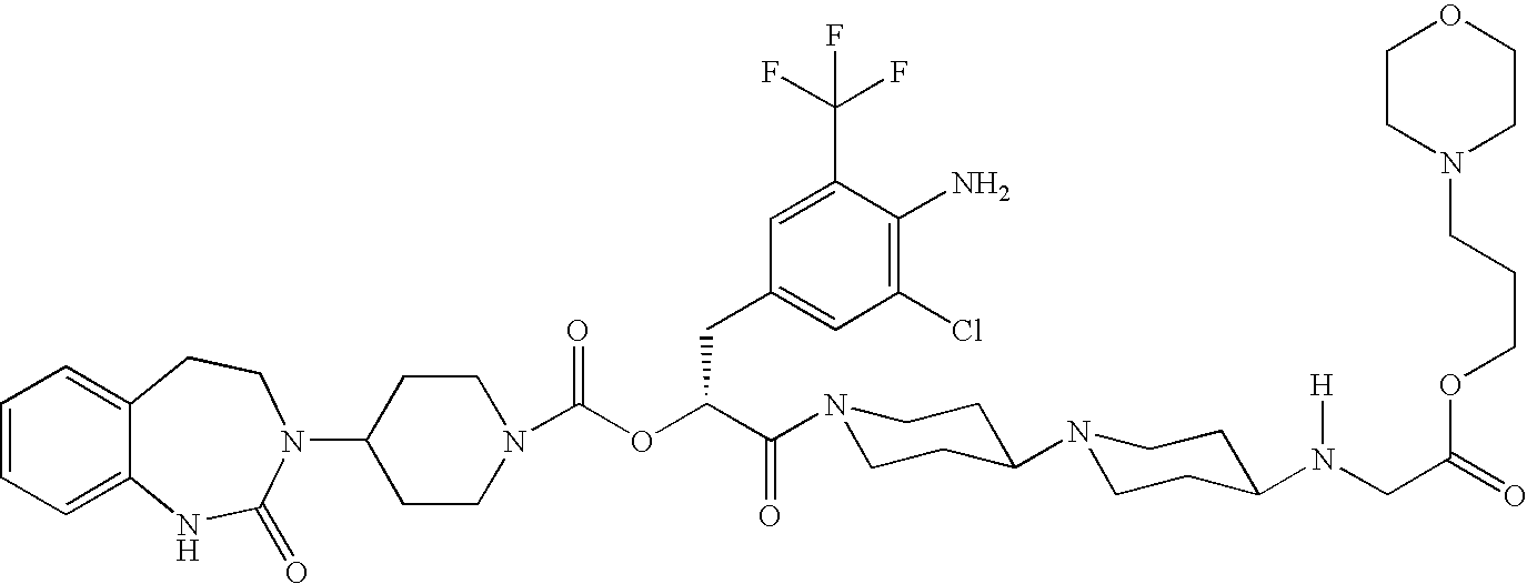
C1(N2C(=O)NC3=CC=CC=C3CC2)CCN(C(OC(C(N2CCC(N3CCC(N(CC(=O)OCCCN4CCOCC4)[H])CC3)CC2)=O)CC2=CC(Cl)=C(N)C(C(F)(F)F)=C2)=O)CC1
